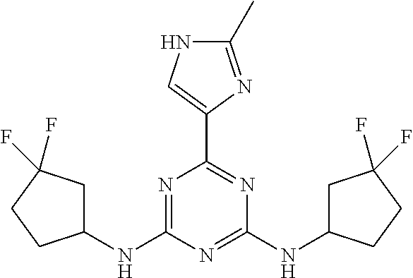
C1(C)=NC(C2=NC(NC3CC(F)(F)CC3)=NC(NC3CC(F)(F)CC3)=N2)=CN1
